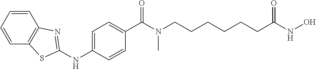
N(C1=CC=C(C(N(CCCCCCC(NO)=O)C)=O)C=C1)C1=NC2=C(C=CC=C2)S1
